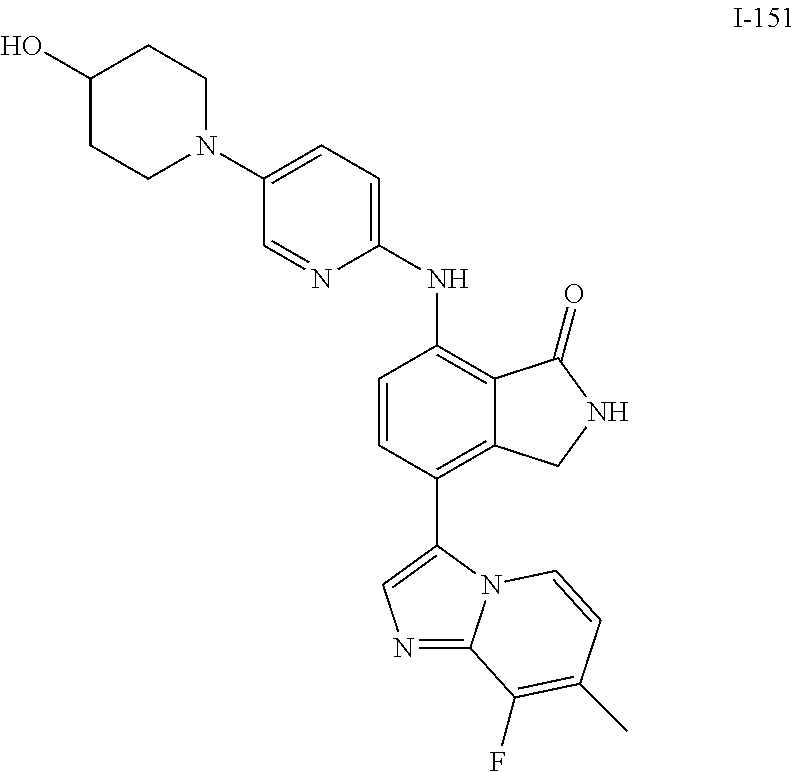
C12=C(C3=CN=C4N3C=CC(C)=C4F)C=CC(NC3=CC=C(N4CCC(O)CC4)C=N3)=C1C(=O)NC2
